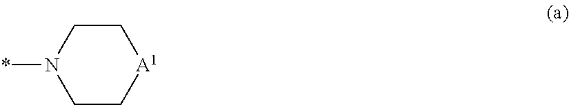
C1CN(*)CC[A1]1
